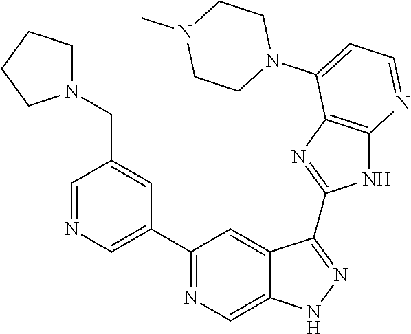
C1=NC=C(C2=NC=C3C(=C2)C(C2=NC4=C(N2)N=CC=C4N2CCN(C)CC2)=NN3)C=C1CN1CCCC1
